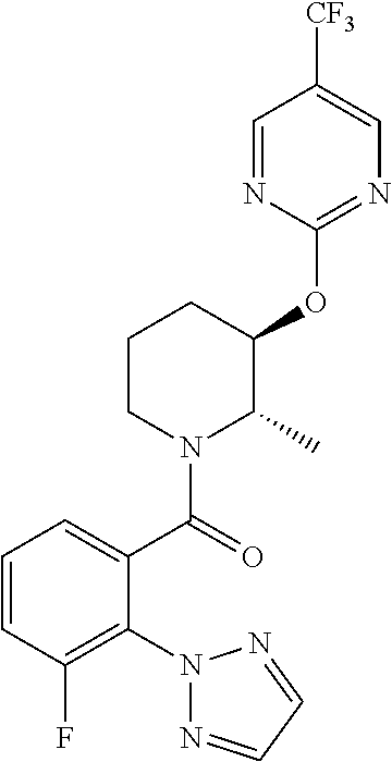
C1=CC(F)=C(N2N=CC=N2)C(C(=O)N2C(C)C(OC3=NC=C([CF3])C=N3)CCC2)=C1
